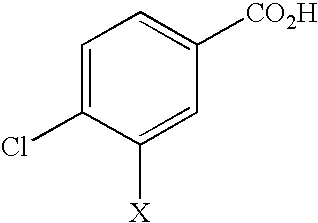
C1=C(Cl)C([X])=CC([CO2H])=C1
